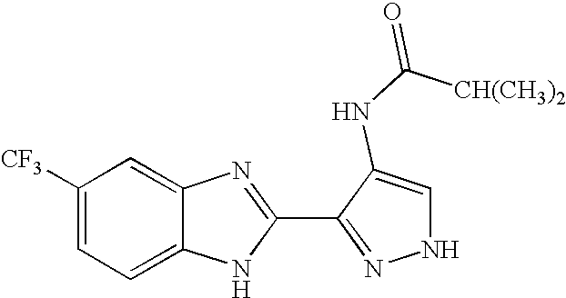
C1=C2C(=CC([CF3])=C1)N=C(C1=NNC=C1NC([CH(CH3)2])=O)N2
